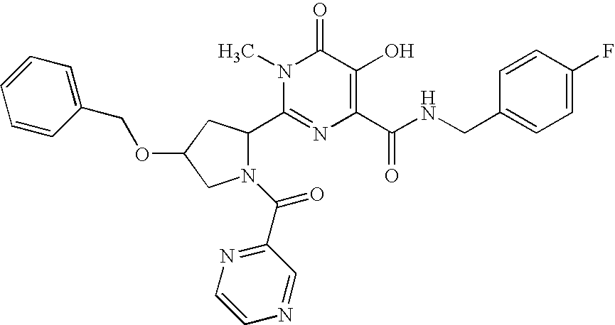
C1(C2N(C(=O)C3=NC=CN=C3)CC(OCC3=CC=CC=C3)C2)=NC(C(NCC2=CC=C(F)C=C2)=O)=C(O)C(=O)N1C
